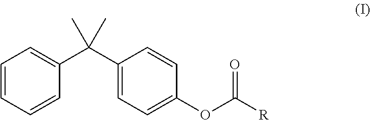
C1=CC=CC(C(C2=CC=C(OC([R])=O)C=C2)(C)C)=C1
